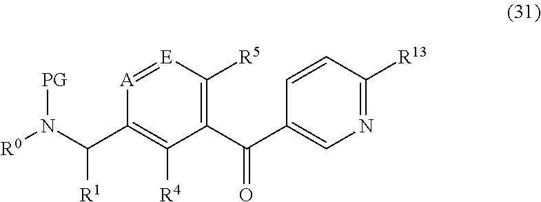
[A]1=[E]C([R5])=C(C(C2=CN=C([R13])C=C2)=O)C([R4])=C1C(N([PG])[R0])[R1]
